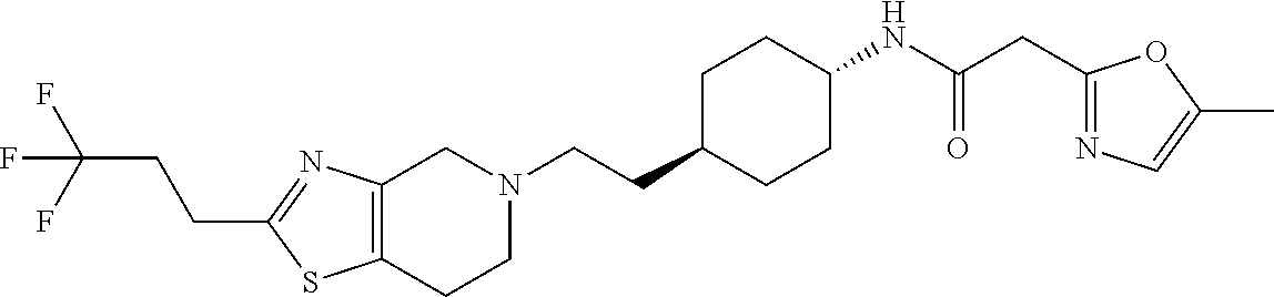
C12=C(CCN(CCC3CCC(NC(CC4=NC=C(C)O4)=O)CC3)C1)SC(CCC(F)(F)F)=N2
